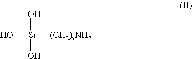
O[Si]([(CH2)xNH2])(O)O
